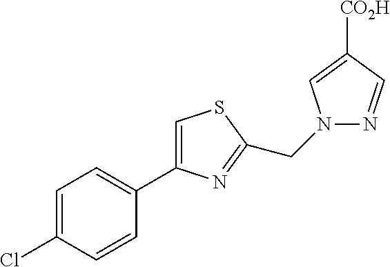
C1=C(Cl)C=CC(C2=CSC(CN3N=CC([CO2H])=C3)=N2)=C1
